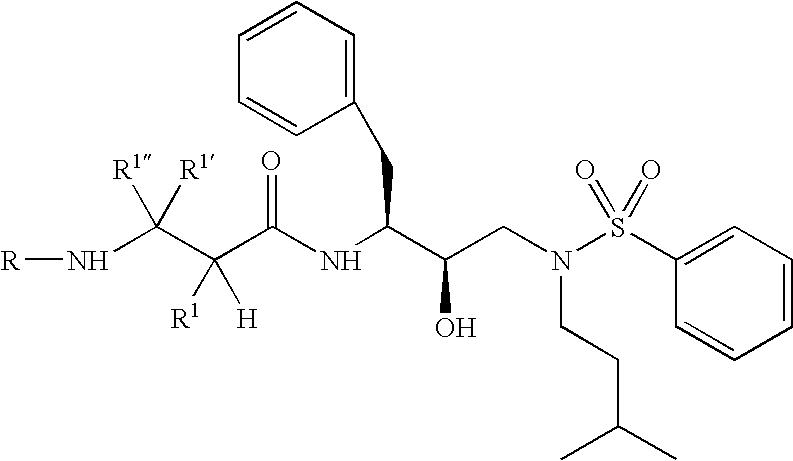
C(NC(C(CN(S(C1=CC=CC=C1)(=O)=O)CCC(C)C)O)CC1=CC=CC=C1)(=O)C(C(N[R])([R1])[R1])([R1])[H]
